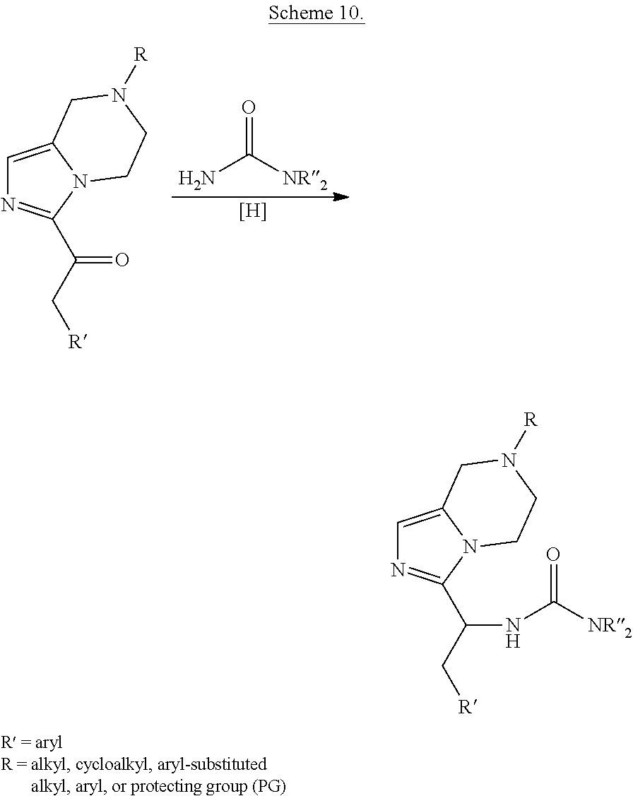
C1=C2N(C(C(C[R])NC([NR2])=O)=N1)CCN([R])C2.C1=C2N(C(C(C[R])=O)=N1)CCN([R])C2.NC(=O)[NR2].[H]
